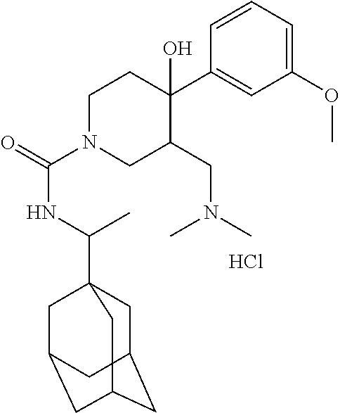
C1C2CC3CC(CC1(C(NC(N1CCC(C4=CC(OC)=CC=C4)(O)C(CN(C)C)C1)=O)C)C3)C2.Cl
